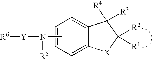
C1=C2C(=CC=C1)C([R4])([R3])C([R2])([R1])[X]2.CN([R5])[Y][R6]
